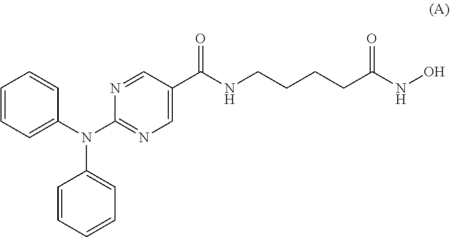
C1=CC=C(N(C2=NC=C(C(NCCCCC(NO)=O)=O)C=N2)C2=CC=CC=C2)C=C1
